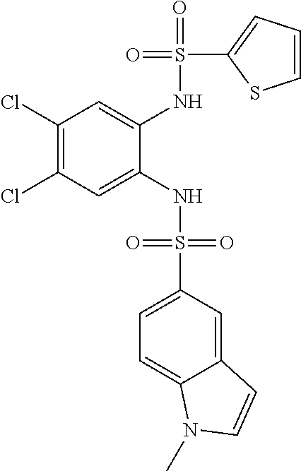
C1(Cl)=C(Cl)C=C(NS(=O)(=O)C2=CC=C3C(=C2)C=CN3C)C(NS(=O)(C2=CC=CS2)=O)=C1
